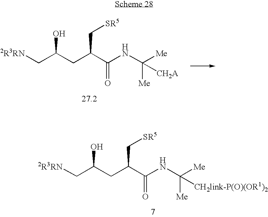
[2R3RN]CC(CC(C(NC([Me])([Me])[CH2A])=O)C[SR5])O.[2R3RN]CC(CC(C(NC([Me])([Me])[CH2link-P(O)(OR1)2])=O)C[SR5])O
